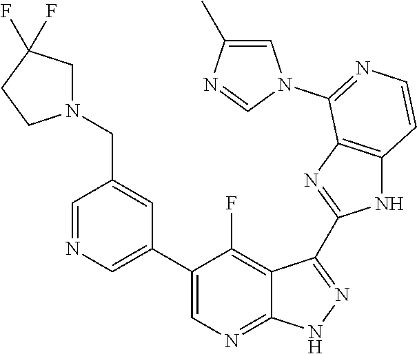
C1=NC=C(C2=CN=C3C(=C2F)C(C2=NC4=C(N2)C=CN=C4N2C=C(C)N=C2)=N[N H]3)C=C1CN1CC(F)(F)CC1
